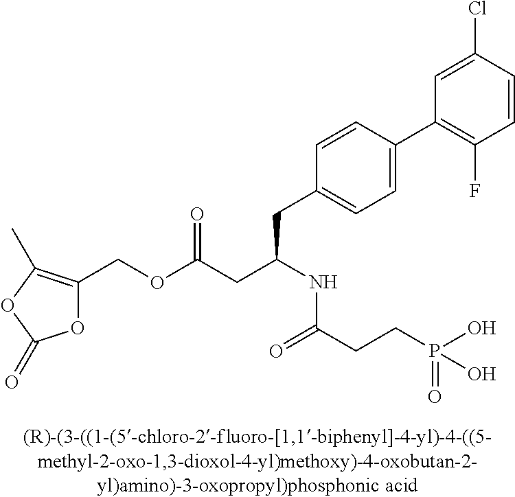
C(OC(CC(NC(CCP(O)(=O)O)=O)CC1=CC=C(C2=C(F)C=CC(Cl)=C2)C=C1)=O)C1=C(C)OC(=O)O1
